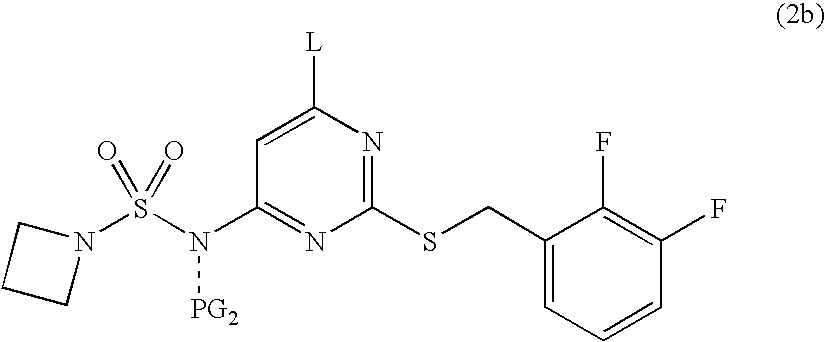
C1N(S(N(C2=NC(SCC3=CC=CC(F)=C3F)=NC([L])=C2)[PG2])(=O)=O)CC1
